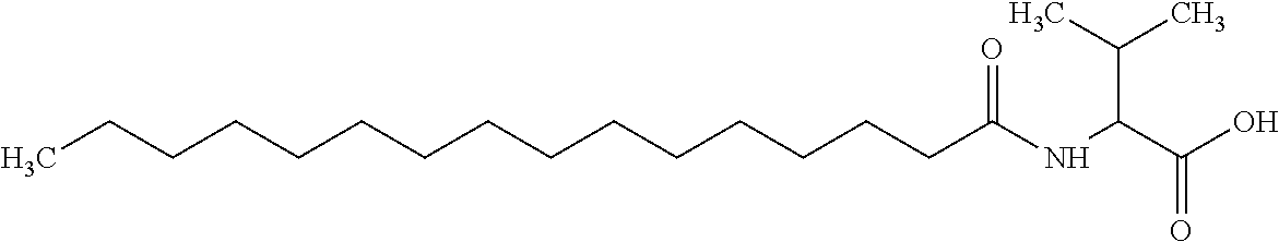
C(CCCCCCCC(NC(C(O)=O)C(C)C)=O)CCCCCCC
